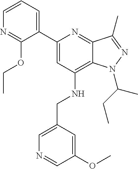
C1=CC=C(C2=CC(NCC3=CN=CC(OC)=C3)=C3C(=N2)C(C)=NN3C(C)CC)C(OCC)=N1
